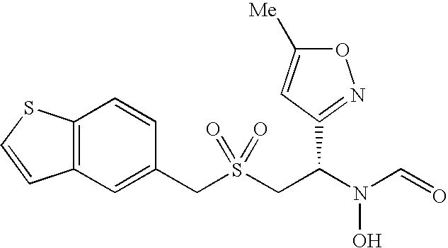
C(S(CC(N(C=O)O)C1=NOC([Me])=C1)(=O)=O)C1=CC2=C(C=C1)SC=C2
